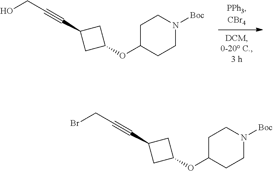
C1N([Boc])CCC(OC2CC(C#CCO)C2)C1.C1N([Boc])CCC(OC2CC(C#CCBr)C2)C1
